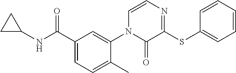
C1(NC(C2=CC=C(C)C(N3C(=O)C(SC4=CC=CC=C4)=NC=C3)=C2)=O)CC1
